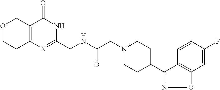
C1=C(F)C=CC2=C1ON=C2C1CCN(CC(=O)NCC2=NC3=C(C(=O)N2)COCC3)CC1
